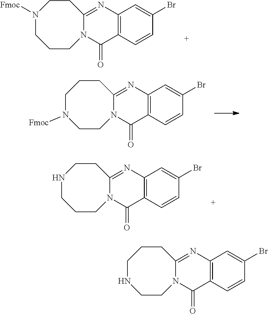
C12=NC3=C(C(=O)N1CCCN([Fmoc])CC2)C=CC(Br)=C3.C12=NC3=C(C(=O)N1CCN([Fmoc])CCC2)C=CC(Br)=C3.C12=NC3=C(C(=O)N1CCCNCC2)C=CC(Br)=C3.C12=NC3=C(C(=O)N1CCNCCC2)C=CC(Br)=C3
